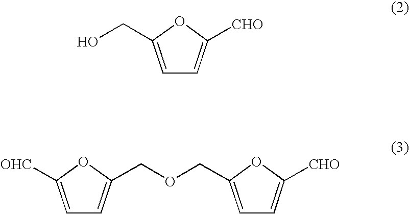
C1=C(CO)OC([CHO])=C1.C1=C([OHC])OC(COCC2=CC=C([CHO])O2)=C1
